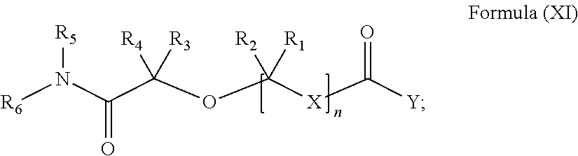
[R6]N(C(C(OC([X]C([Y])=O)([R2])[R1])([R4])[R3])=O)[R5]
